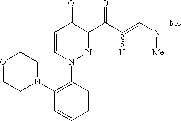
C1(N2CCOCC2)=C(N2N=C(C(C(=CN[Me])[H])=O)C(=O)C=C2)C=CC=C1.[Me]
